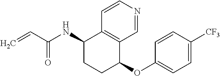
C1CC(OC2=CC=C([CF3])C=C2)C2=C(C=CN=C2)C1NC(C=C)=O
